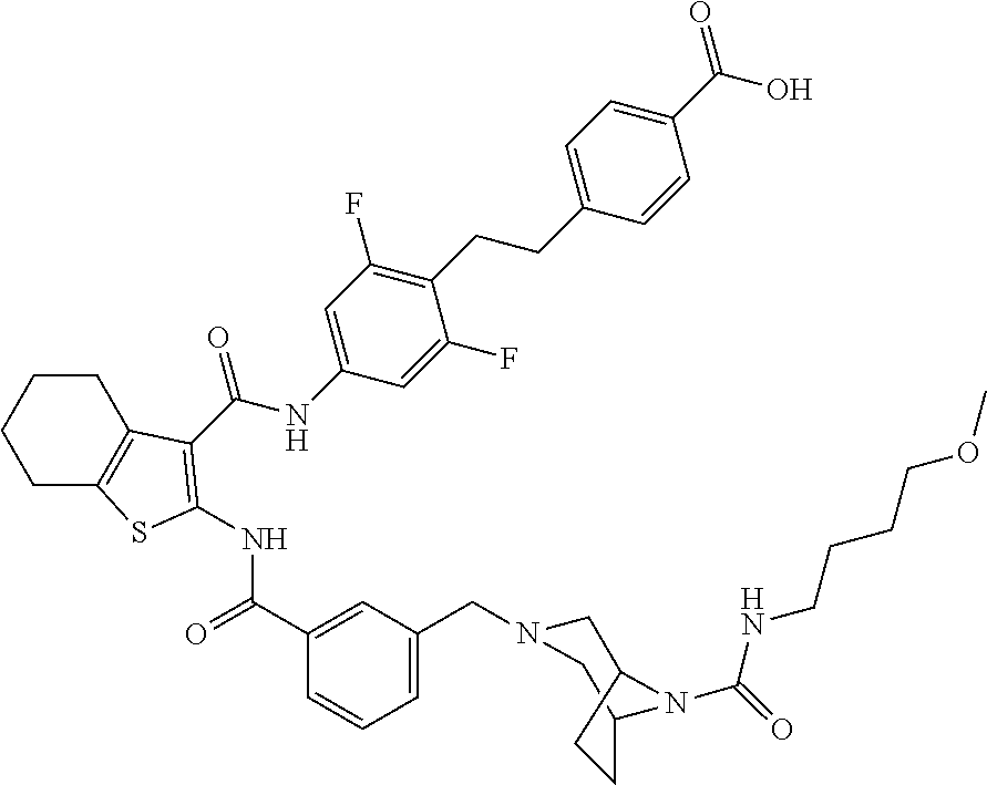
C1C2=C(CCC1)C(C(NC1=CC(F)=C(CCC3=CC=C(C(O)=O)C=C3)C(F)=C1)=O)=C(NC(C1=CC(CN3CC4N(C(NCCCCOC)=O)C(C3)CC4)=CC=C1)=O)S2
